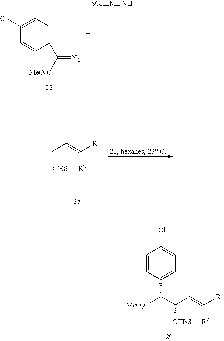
C1(C([MeO2C])=[N2])=CC=C(Cl)C=C1.[OTBS]CC=C([R1])[R2].C1=CC(C(C(C=C([R1])[R2])[OTBS])[MeO2C])=CC=C1Cl
